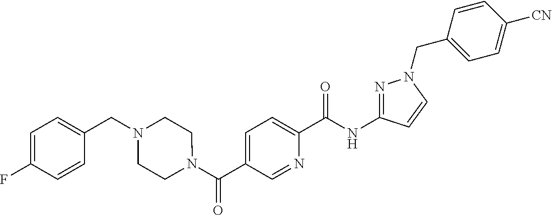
C1(NC(C2=CC=C(C(N3CCN(CC4=CC=C(F)C=C4)CC3)=O)C=N2)=O)=NN(CC2=CC=C([CN])C=C2)C=C1
